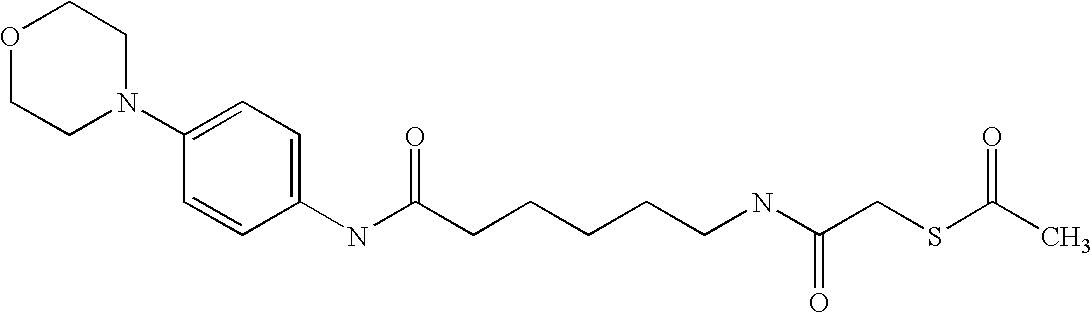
O1CCN(C2=CC=C(NC(CCCCCNC(CSC(C)=O)=O)=O)C=C2)CC1
